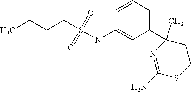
CCCCS(NC1=CC(C2(C)CCSC(N)=N2)=CC=C1)(=O)=O
